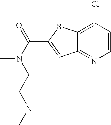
N(C(C1=CC2=NC=CC(Cl)=C2S1)=O)(CCN(C)C)C
